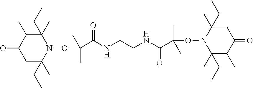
C1(=O)CC(C)(CC)N(OC(C(NCCNC(C(ON2C(C)(CC)C(C)C(=O)CC2(C)CC)(C)C)=O)=O)(C)C)C(C)(CC)C1C
